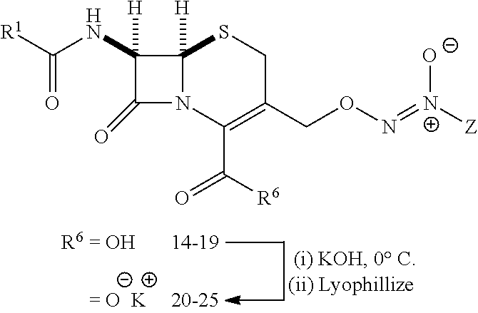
C1(=O)N2C([H])(C1(NC([R1])=O)[H])SCC(CON=[N+]([Z])[O-])=C2C([R6])=O
